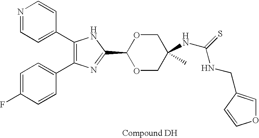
C1(C2=CC=NC=C2)=C(C2=CC=C(F)C=C2)N=C(C2OCC(NC(NCC3=COC=C3)=S)(C)CO2)N1
